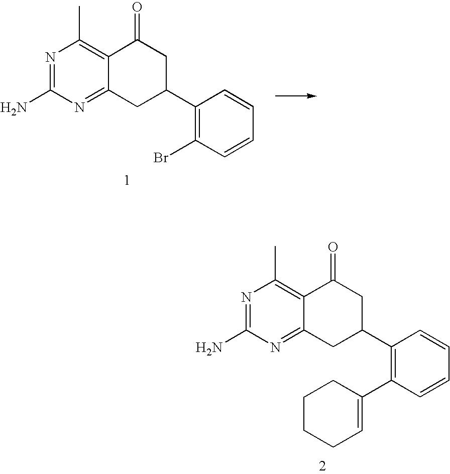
C1(C2CC3=NC(N)=NC(C)=C3C(=O)C2)=C(Br)C=CC=C1.C1(C2CC3=NC(N)=NC(C)=C3C(=O)C2)=C(C2=CCCCC2)C=CC=C1
